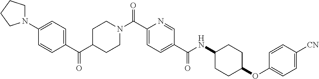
C1CN(C(C2=CC=C(C(=O)NC3CCC(OC4=CC=C([CN])C=C4)CC3)C=N2)=O)CCC1C(C1=CC=C(N2CCCC2)C=C1)=O
